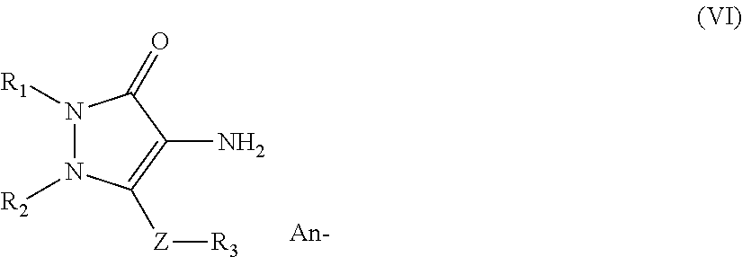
N1([R1])N([R2])C([Z][R3])=C(N)C1=O
